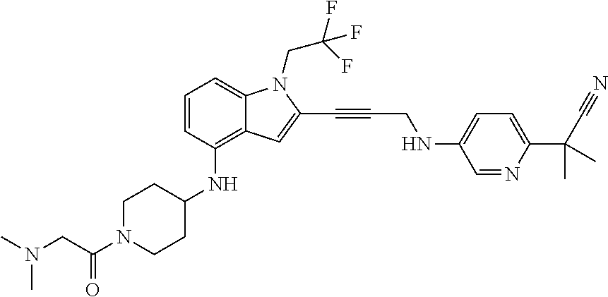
C1=CC(NC2CCN(C(CN(C)C)=O)CC2)=C2C(=C1)N(CC(F)(F)F)C(C#CCNC1=CC=C(C(C#N)(C)C)N=C1)=C2
